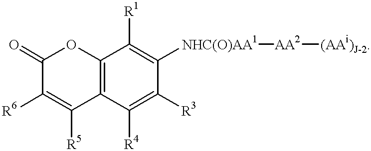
C12=C(C([R4])=C([R3])C([NHC(O)AA1][AA2][(AAi)J-2])=C1[R1])C([R5])=C([R6])C(=O)O2
